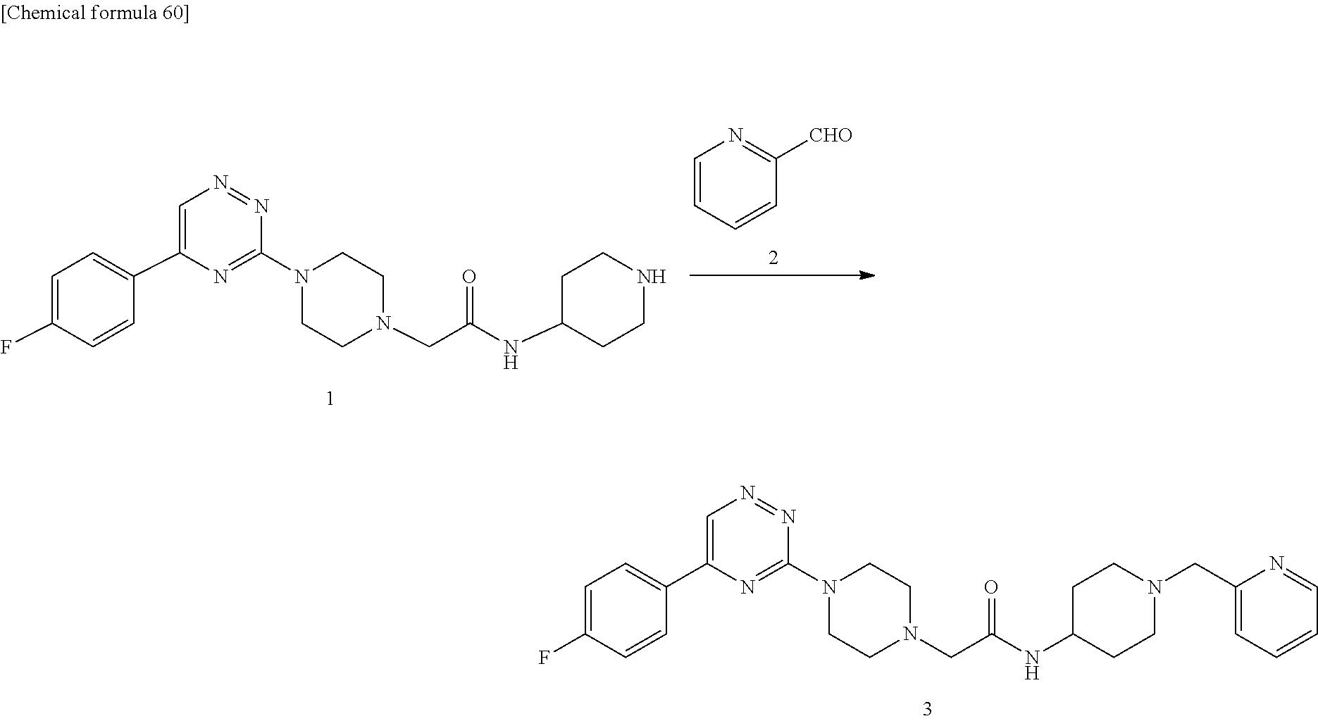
C1=C(F)C=CC(C2=CN=NC(N3CCN(CC(NC4CCNCC4)=O)CC3)=N2)=C1.C1=CC=CC([CHO])=N1.C1=C(F)C=CC(C2=CN=NC(N3CCN(CC(NC4CCN(CC5=CC=CC=N5)CC4)=O)CC3)=N2)=C1
